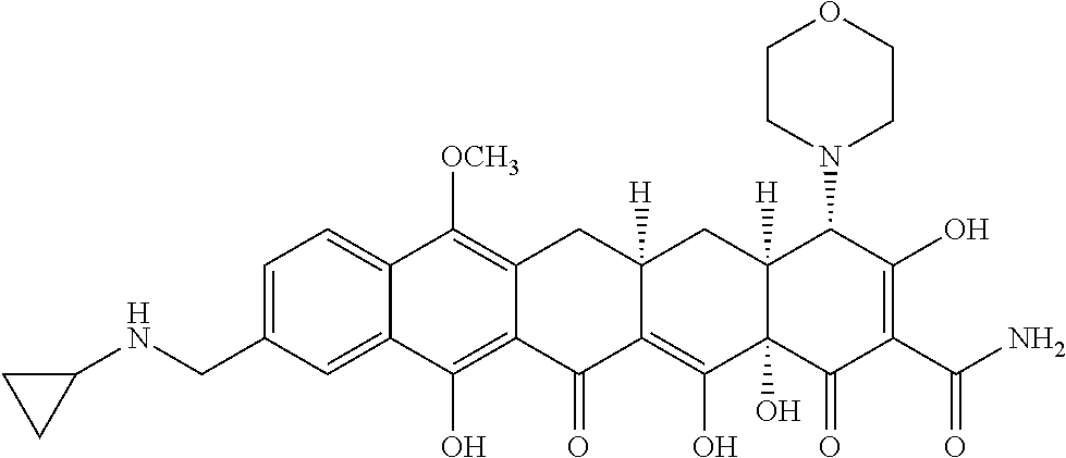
C12=CC=C(CNC3CC3)C=C1C(O)=C1C(=C2[OCH3])CC2([H])CC3([H])C(N4CCOCC4)C(O)=C(C(=O)N)C(=O)C3(O)C(O)=C2C1=O
